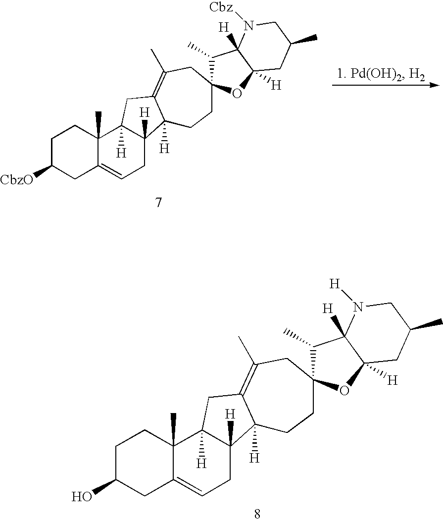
C1C([CbzO])CC2=CCC3([H])C([H])(C2(C)C1)CC1=C(C)CC2(CCC31[H])C(C)C1([H])C([H])(O2)CC(C)CN1[Cbz].C1C(O)CC2=CCC3([H])C([H])(C2(C)C1)CC1=C(C)CC2(CCC31[H])C(C)C1([H])C([H])(O2)CC(C)CN1[H]
